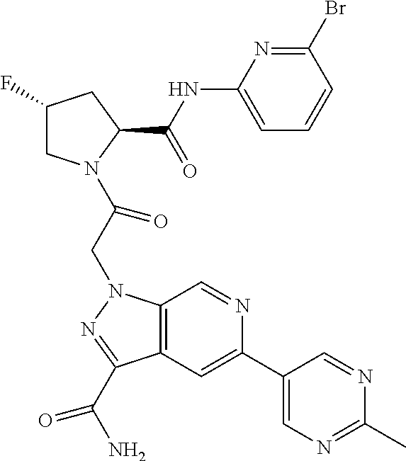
C1(F)CN(C(CN2C3=C(C(C(N)=O)=N2)C=C(C2=CN=C(C)N=C2)N=C3)=O)C(C(NC2=CC=CC(Br)=N2)=O)C1
